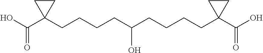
O=C(C1(CCCCC(CCCCC2(C(O)=O)CC2)O)CC1)O
